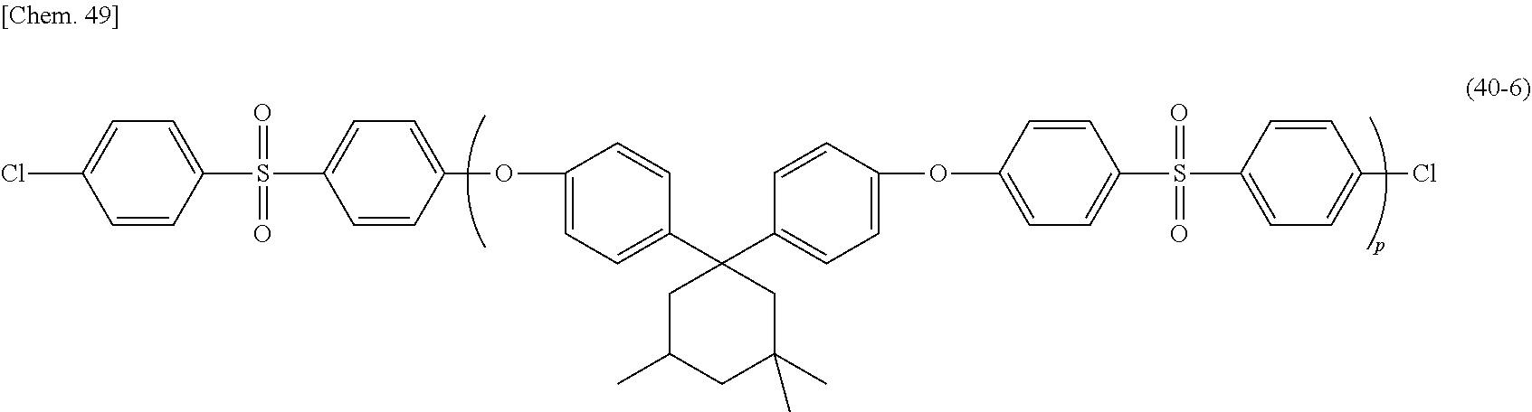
ClC1=CC=C(S(=O)(=O)C2=CC=C(OC3=CC=C(C4(C5=CC=C(OC6=CC=C(S(C7=CC=C(Cl)C=C7)(=O)=O)C=C6)C=C5)CC(C)CC(C)(C)C4)C=C3)C=C2)C=C1
